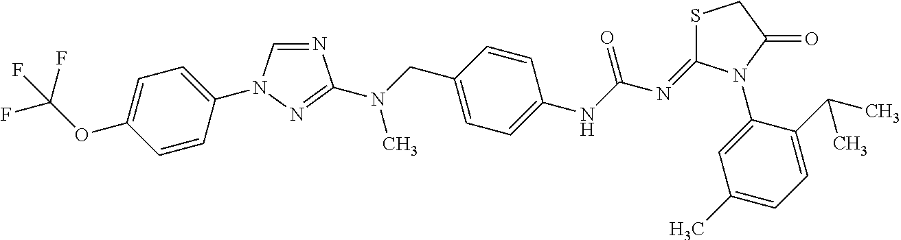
N1=CN(C2=CC=C(OC(F)(F)F)C=C2)N=C1N(CC1=CC=C(NC(N=C2SCC(=O)N2C2=CC(C)=CC=C2C(C)C)=O)C=C1)C
